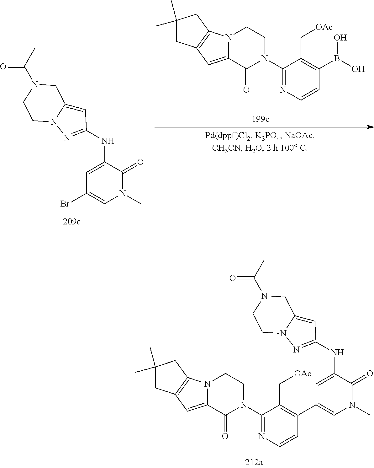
N12C(=CC3=C1CC(C)(C)C3)C(=O)N(C1=NC=CC(B(O)O)=C1C[OAc])CC2.C1=C2N(N=C1NC1=CC(Br)=CN(C)C1=O)CCN(C(C)=O)C2.N12C(=CC3=C1CC(C)(C)C3)C(=O)N(C1=NC=CC(C3=CN(C)C(=O)C(NC4=NN5C(=C4)CN(C(=O)C)CC5)=C3)=C1C[OAc])CC2
